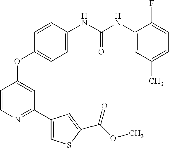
C1=C(NC(NC2=CC(C)=CC=C2F)=O)C=CC(OC2=CC(C3=CSC(C(=O)OC)=C3)=NC=C2)=C1
